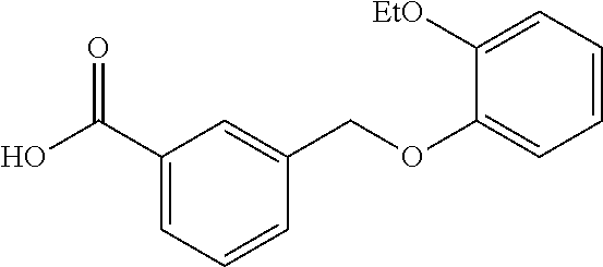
OC(C1=CC=CC(COC2=CC=CC=C2[EtO])=C1)=O
